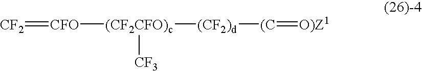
[CF2]=[CFO][(CF2CFO)c]([(CF2)d][(C]=[O)Z1])[CF3]
